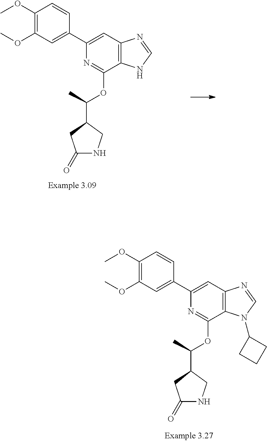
C1(C2=CC3=C(C(OC(C4CC(=O)NC4)C)=N2)NC=N3)=CC(OC)=C(OC)C=C1.C1(C2=CC(OC)=C(OC)C=C2)=CC2=C(C(OC(C3CC(=O)NC3)C)=N1)N(C1CCC1)C=N2
